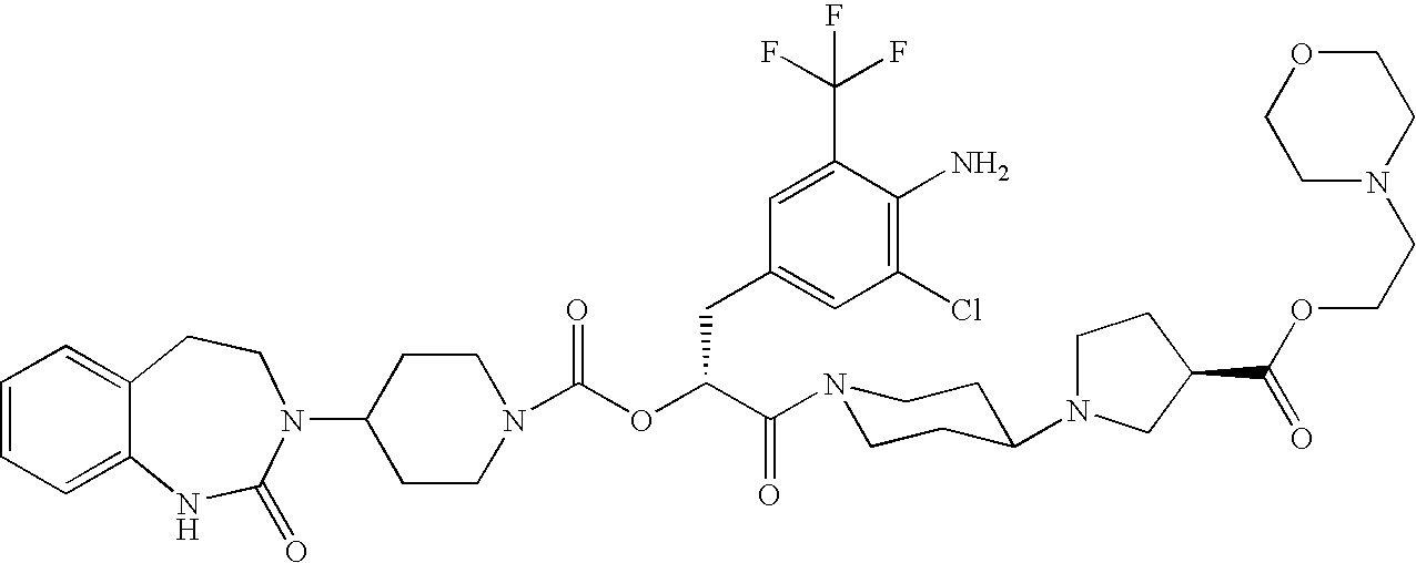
C1(N2C(=O)NC3=CC=CC=C3CC2)CCN(C(OC(C(N2CCC(N3CCC(C(OCCN4CCOCC4)=O)C3)CC2)=O)CC2=CC(Cl)=C(N)C(C(F)(F)F)=C2)=O)CC1
